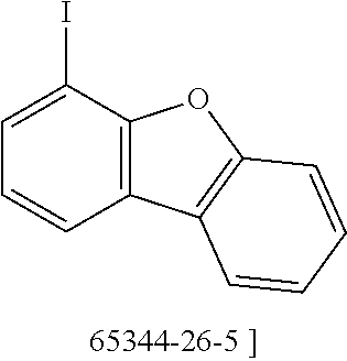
C12=C(C(I)=CC=C1)OC1=C2C=CC=C1
